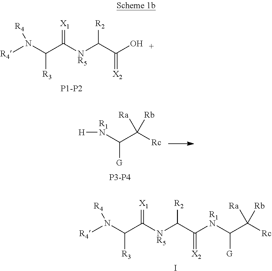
[R4]N(C(C([NR5]C(C([R1N]C(C([Rc])([Ra])[Rb])[G])=[X2])[R2])=[X1])[R3])[R4].I.[R4]N(C(C([NR5]C(C(O)=[X2])[R2])=[X1])[R3])[R4].[P1-P2].[R1N](C(C([Rc])([Ra])[Rb])[G])[H]
